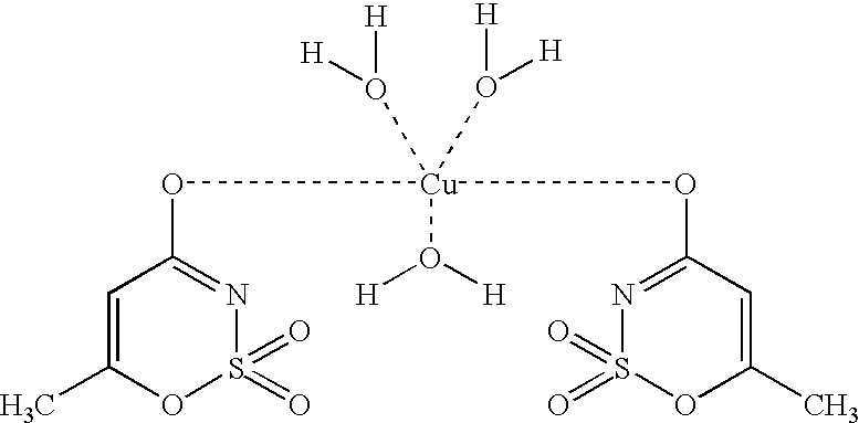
C1=C(C)OS(=O)(=O)N=C1O[Cu](OC1=NS(=O)(=O)OC(C)=C1)(O([H])[H])(O([H])[H])O([H])[H]
